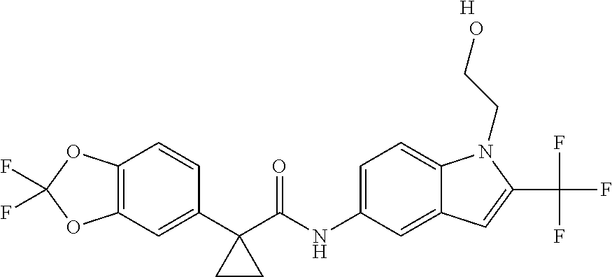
C1(C2(C(NC3=CC=C4C(=C3)C=C(C(F)(F)F)N4CCO)=O)CC2)=CC2=C(C=C1)OC(F)(F)O2.[H]
